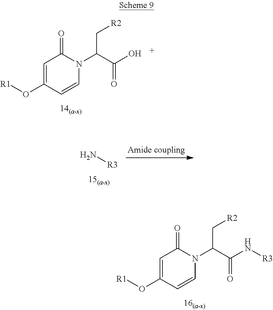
O=C(C(C[R2])N1C=CC(O[R1])=CC1=O)O.N[R3].O=C(C(C[R2])N1C=CC(O[R1])=CC1=O)N[R3]
